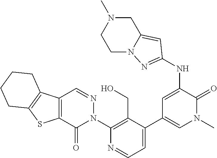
C1(N2N=CC3=C(C2=O)SC2=C3CCCC2)=C(CO)C(C2=CN(C)C(=O)C(NC3=NN4CCN(C)CC4=C3)=C2)=CC=N1
